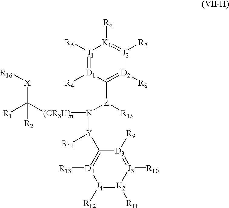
[X](C([(CR3H)n]N([Y]([R14])C1=[D4]([R13])[J4]([R12])=[K2]([R11])[J3]([R10])=[D3]1[R9])[Z](C1=[D2]([R8])[J2]([R7])=[K1]([R6])[J1]([R5])=[D1]1[R4])[R15])([R1])[R2])[R16]
